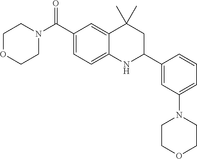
C(C1=CC=C2C(=C1)C(C)(C)CC(C1=CC(N3CCOCC3)=CC=C1)N2)(=O)N1CCOCC1
